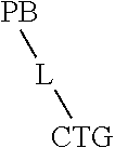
[CTG][L][PB]
